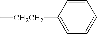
C1([CH2CH2]C)=CC=CC=C1
